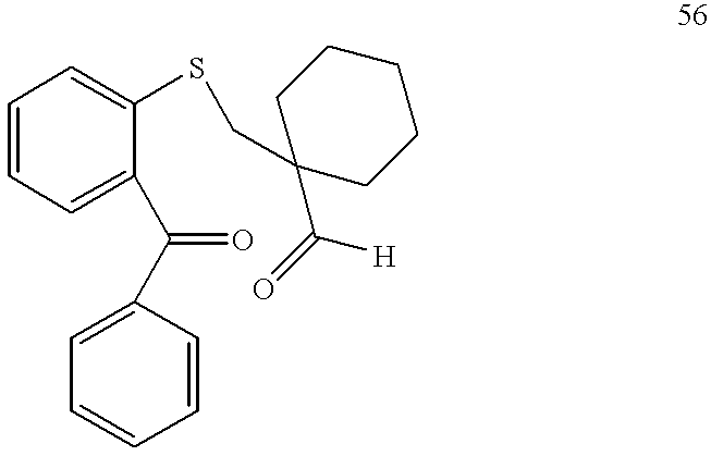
C1=CC=C(C(=O)C2=CC=CC=C2)C(SCC2(C(=O)[H])CCCCC2)=C1
